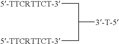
[5-TTCRTTCT-3]CC([3-T-5])C[5-TTCRTTCT-3]
